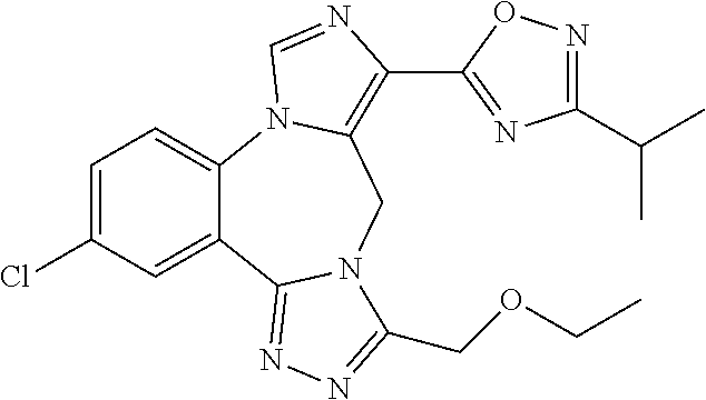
C1=C(Cl)C=C2C(=C1)N1C(=C(C3=NC(C(C)C)=NO3)N=C1)CN1C2=NN=C1COCC
